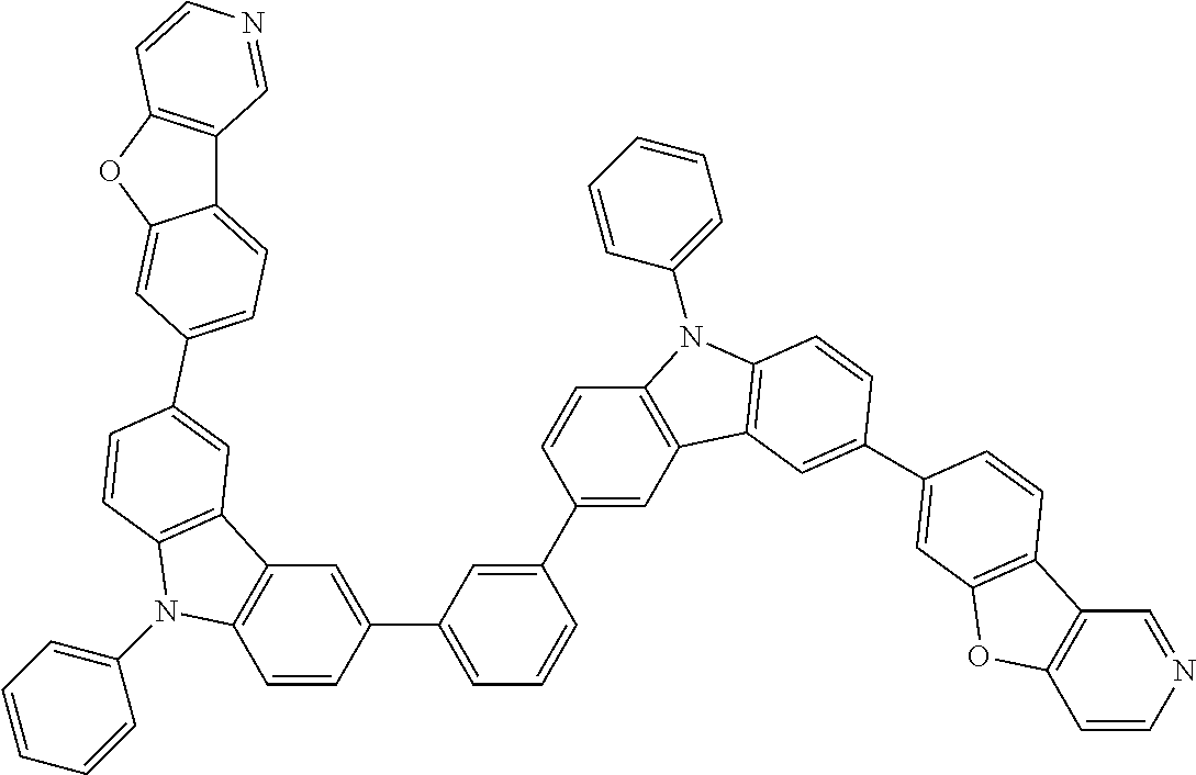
C12=CC=C(C3=CC4=C(C=C3)N(C3=CC=CC=C3)C3=C4C=C(C4=CC=CC(C5=CC6=C(C=C5)N(C5=CC=CC=C5)C5=C6C=C(C6=CC7=C(C8=C(C=CN=C8)O7)C=C6)C=C5)=C4)C=C3)C=C1OC1=C2C=NC=C1
